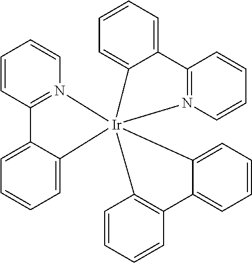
C1=CC2=N(C=C1)[Ir]13(C4=CC=CC=C24)(C2=CC=CC=C2C2=N1C=CC=C2)C1=C(C=CC=C1)C1=CC=CC=C31
